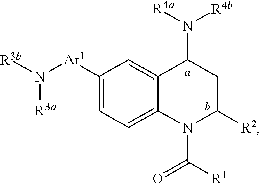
C1([Ar1]N([R3b])[R3a])=CC=C2C(=C1)C(N([R4a])[R4b])CC([R2])N2C([R1])=O
